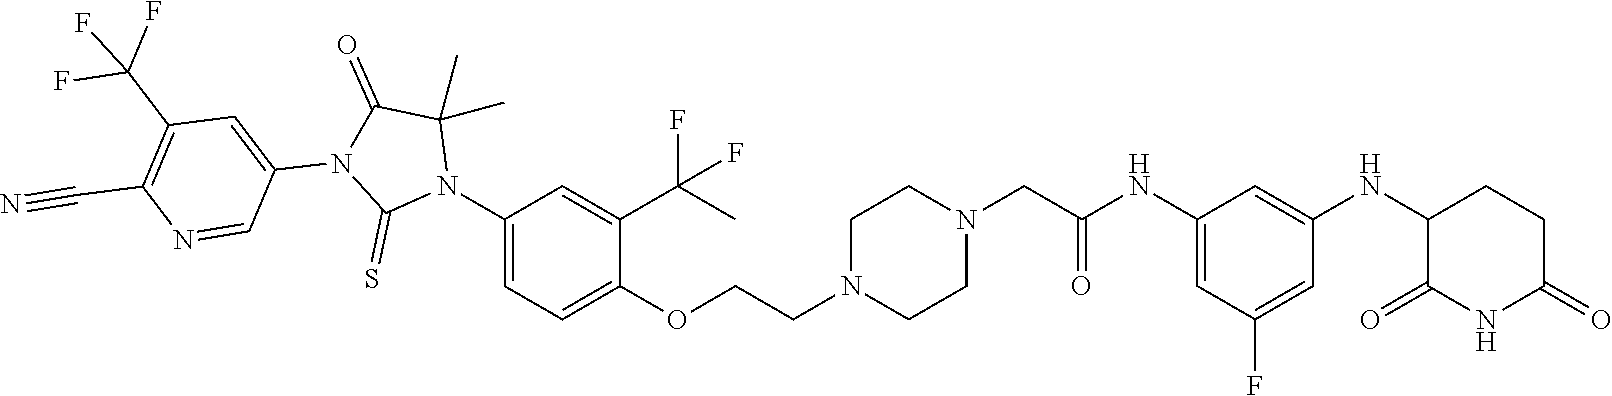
C1=C(NC(CN2CCN(CCOC3=CC=C(N4C(C)(C)C(=O)N(C5=CC(C(F)(F)F)=C(C#N)N=C5)C4=S)C=C3C(C)(F)F)CC2)=O)C=C(NC2C(=O)NC(=O)CC2)C=C1F
